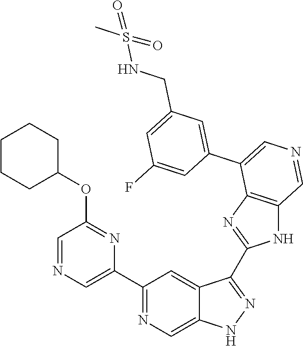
C1(C2=CN=CC(OC3CCCCC3)=N2)=NC=C2C(=C1)C(C1=NC3=C(N1)C=NC=C3C1=CC(CNS(C)(=O)=O)=CC(F)=C1)=NN2
